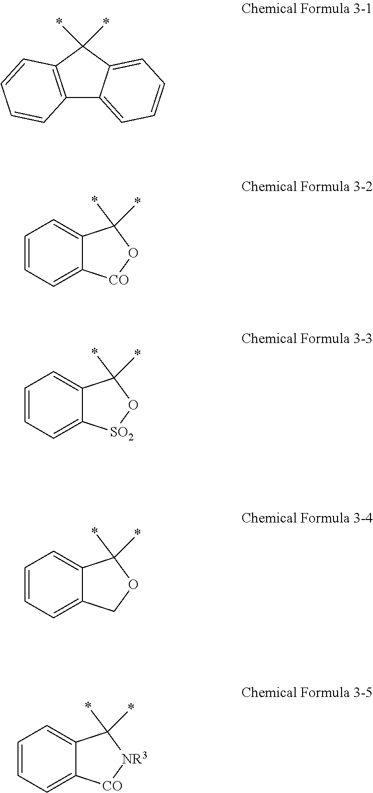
C12=C(C(*)(*)C3=CC=CC=C13)C=CC=C2.C1=CC=C2C(=C1)C(*)(*)O[CO]2.C1=CC=C2C(=C1)C(*)(*)O[SO2]2.C1=CC=C2C(=C1)C(*)(*)OC2.C1=CC=C2C(=C1)C(*)(*)[NR3][CO]2
